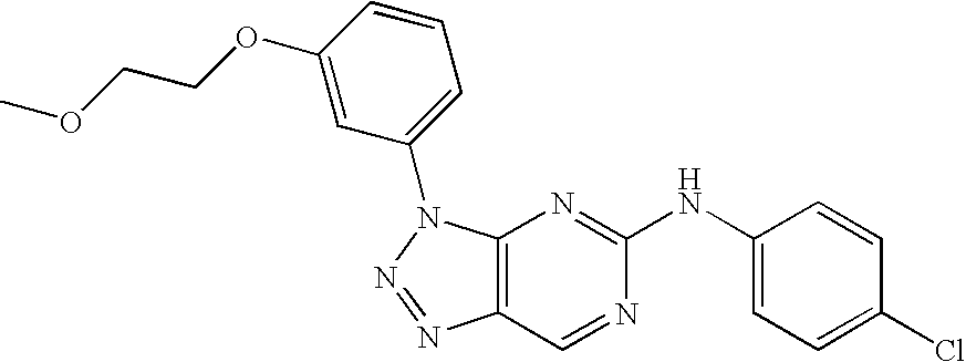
C12=C(N(C3=CC=CC(OCCOC)=C3)N=N1)N=C(NC1=CC=C(Cl)C=C1)N=C2
